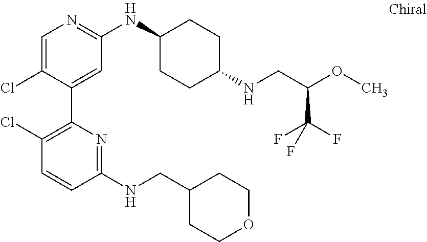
C1=C(Cl)C(C2=C(Cl)C=CC(NCC3CCOCC3)=N2)=CC(NC2CCC(NCC(OC)C(F)(F)F)CC2)=N1
